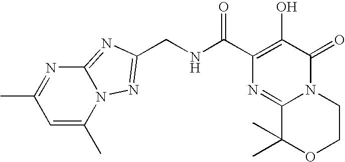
C1(C(NCC2=NN3C(C)=CC(C)=NC3=N2)=O)=C(O)C(=O)N2C(=N1)C(C)(C)OCC2
